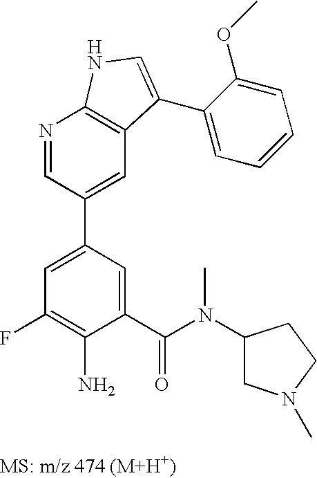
N1=CC(C2=CC(F)=C(N)C(C(N(C)C3CN(C)CC3)=O)=C2)=CC2=C1NC=C2C1=CC=CC=C1OC
